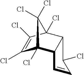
C1(Cl)=C(Cl)C2(Cl)C3C(C1(Cl)C2(Cl)Cl)C=CC3Cl
